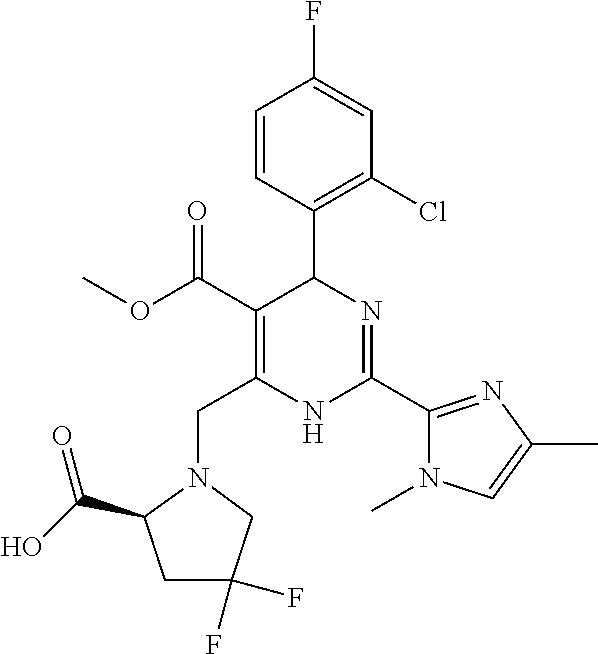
C1=CC(C2C(C(=O)OC)=C(CN3C(C(O)=O)CC(F)(F)C3)NC(C3=NC(C)=CN3C)=N2)=C(Cl)C=C1F
